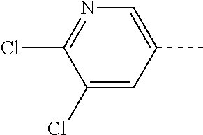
C1(Cl)=CC(C)=CN=C1Cl
